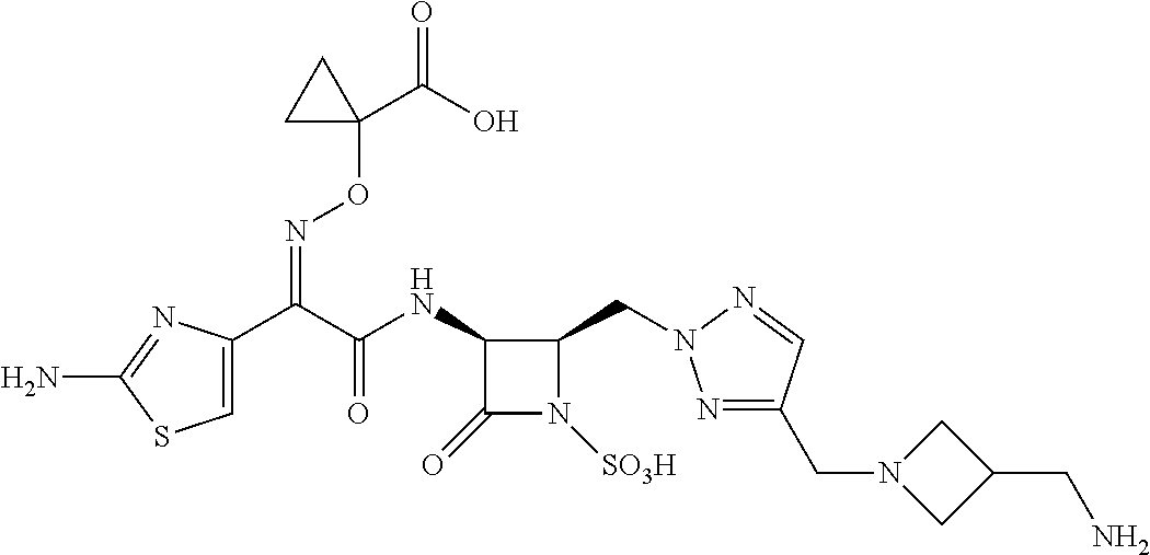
C1=C(C(C(NC2C(=O)N([SO3H])C2CN2N=C(CN3CC(CN)C3)C=N2)=O)=NOC2(C(=O)O)CC2)N=C(N)S1
